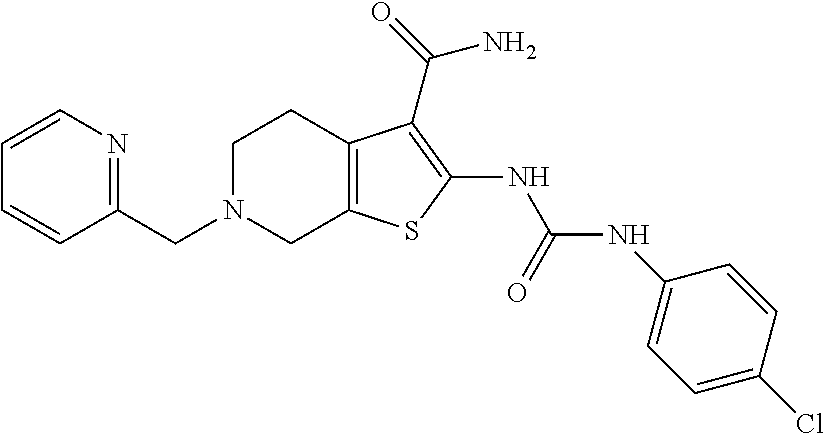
C1=CC=CC(CN2CC3=C(CC2)C(C(=O)N)=C(NC(NC2=CC=C(Cl)C=C2)=O)S3)=N1
